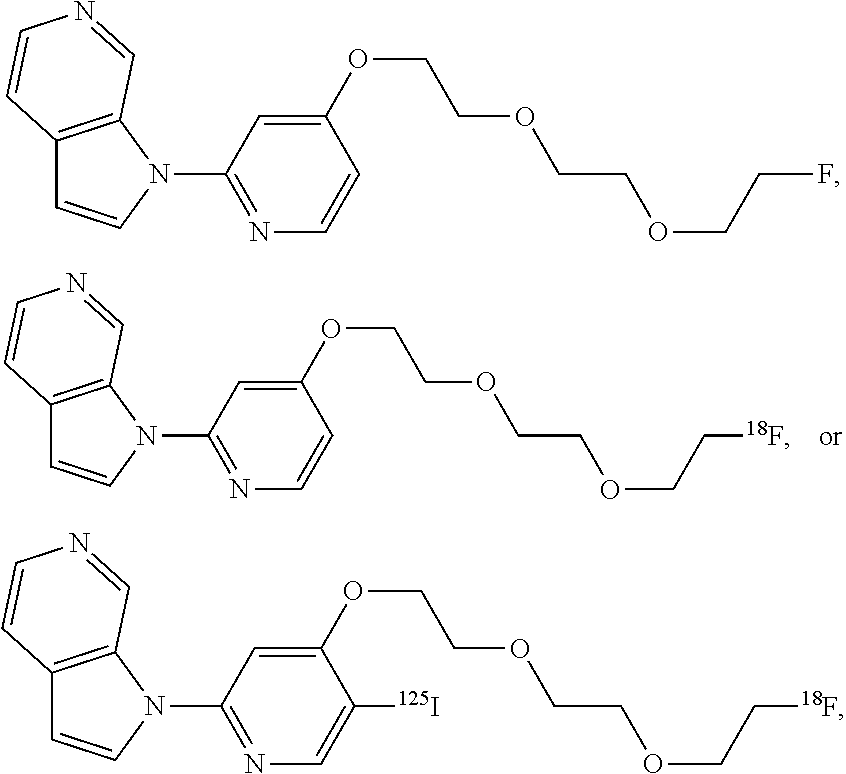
C12=C(N(C3=NC=CC(OCCOCCOCC[18F])=C3)C=C1)C=NC=C2.C12=C(N(C3=NC=CC(OCCOCCOCCF)=C3)C=C1)C=NC=C2.C12=C(N(C3=NC=C([125I])C(OCCOCCOCC[18F])=C3)C=C1)C=NC=C2
